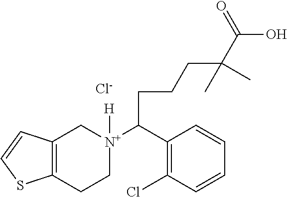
C12=C(CC[N+](C(C3=C(Cl)C=CC=C3)CCCC(C)(C(O)=O)C)([H])C1)SC=C2.[Cl-]
